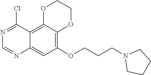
C12=CC(OCCCN3CCCC3)=C3C(=C1C(Cl)=NC=N2)OCCO3
